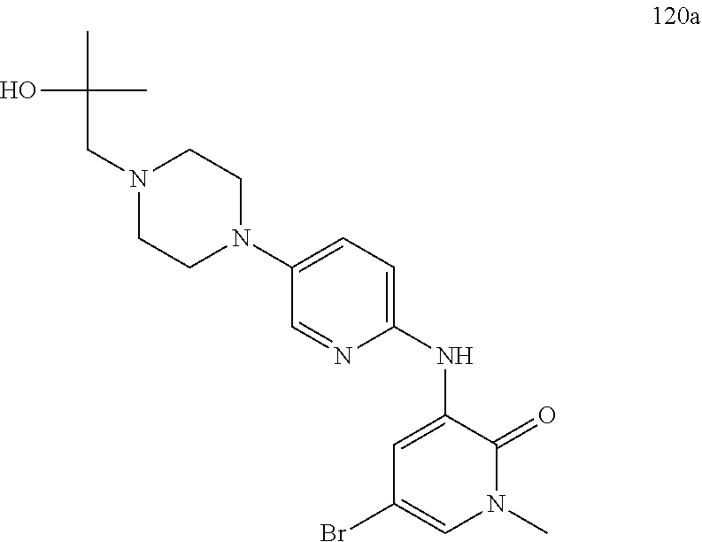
CC(CN1CCN(C2=CC=C(NC3=CC(Br)=CN(C)C3=O)N=C2)CC1)(C)O
